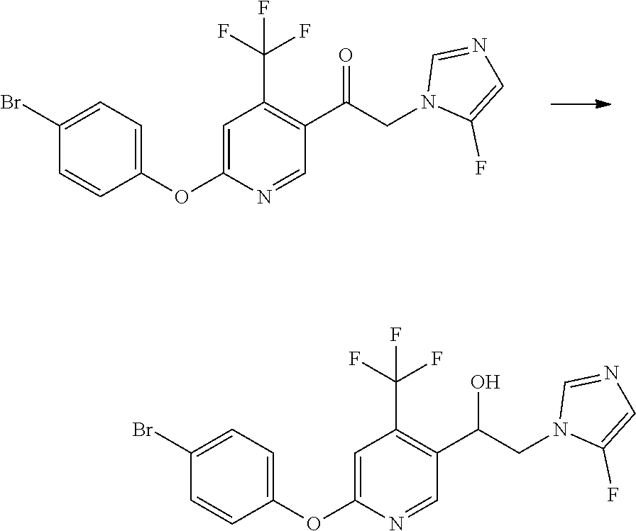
C1(Br)=CC=C(OC2=CC(C(F)(F)F)=C(C(=O)CN3C(F)=CN=C3)C=N2)C=C1.C1(Br)=CC=C(OC2=CC(C(F)(F)F)=C(C(O)CN3C(F)=CN=C3)C=N2)C=C1
